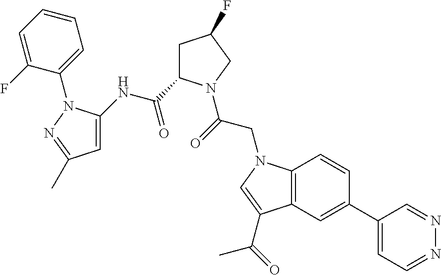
C12=C(C=C(C3=CC=NN=C3)C=C1)C(C(=O)C)=CN2CC(=O)N1C(C(NC2=CC(C)=NN2C2=CC=CC=C2F)=O)CC(F)C1
